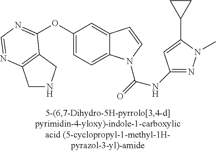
O(C1=CC=C2C(=C1)C=CN2C(=O)NC1=NN(C)C(C2CC2)=C1)C1=NC=NC2=C1CNC2
